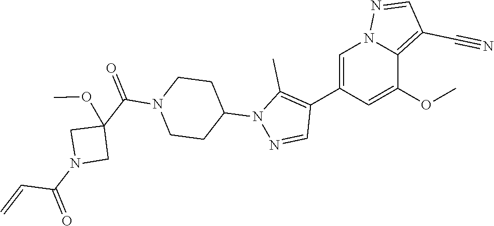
C1=C(C2=C(C)N(C3CCN(C(C4(OC)CN(C(=O)C=C)C4)=O)CC3)N=C2)C=C(OC)C2=C(C#N)C=NN12
